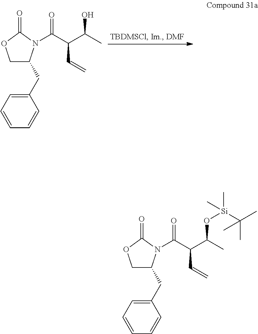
C1C(CC2=CC=CC=C2)N(C(C(C(C)O)C=C)=O)C(=O)O1.C1C(CC2=CC=CC=C2)N(C(C(C(C)O[Si](C(C)(C)C)(C)C)C=C)=O)C(=O)O1
